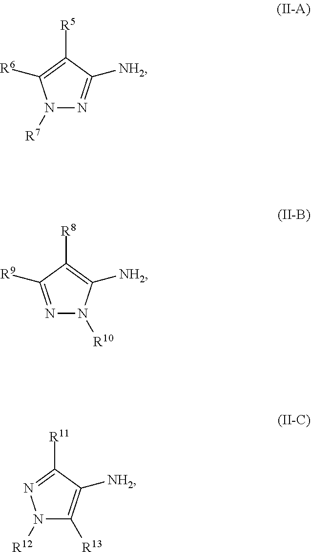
N1([R7])N=C([NH2])C([R5])=C1[R6].N1=C([R9])C([R8])=C([NH2])N1[R10].N1([R12])C([R13])=C([NH2])C([R11])=N1
